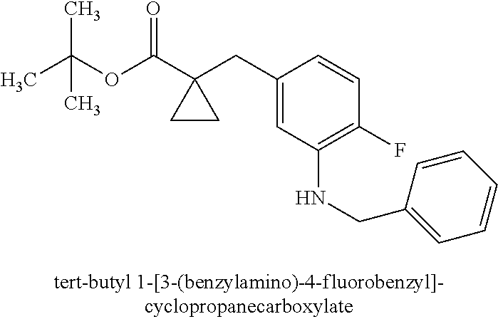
C1(CC2(C(OC(C)(C)C)=O)CC2)=CC(NCC2=CC=CC=C2)=C(F)C=C1
